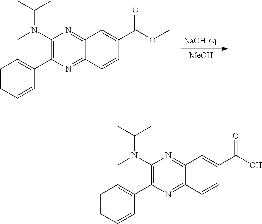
[NaOH aq].[MeOH].C1(N(C(C)C)C)=C(C2=CC=CC=C2)N=C2C(=N1)C=C(C(=O)OC)C=C2.C1(N(C(C)C)C)=C(C2=CC=CC=C2)N=C2C(=N1)C=C(C(=O)O)C=C2
